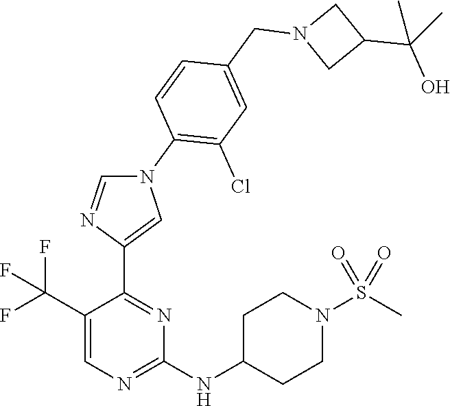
C1(C(F)(F)F)=CN=C(NC2CCN(S(C)(=O)=O)CC2)N=C1C1=CN(C2=C(Cl)C=C(CN3CC(C(O)(C)C)C3)C=C2)C=N1
